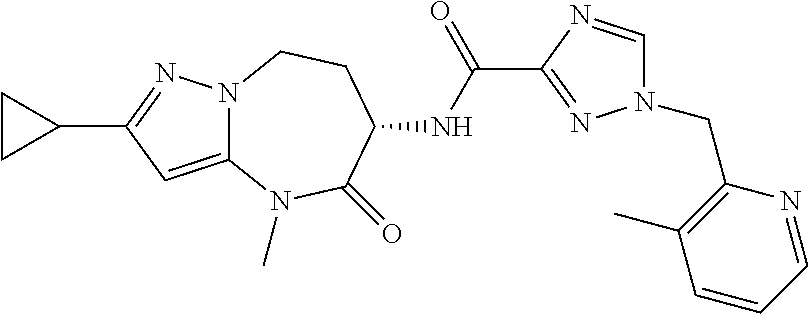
C1=NC(C(NC2C(=O)N(C)C3=CC(C4CC4)=NN3CC2)=O)=NN1CC1=C(C)C=CC=N1
